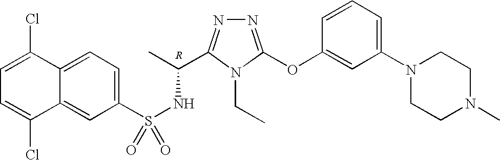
C12=CC=C(S(NC(C)C3=NN=C(OC4=CC(N5CCN(C)CC5)=CC=C4)N3CC)(=O)=O)C=C1C(Cl)=CC=C2Cl.[R]
